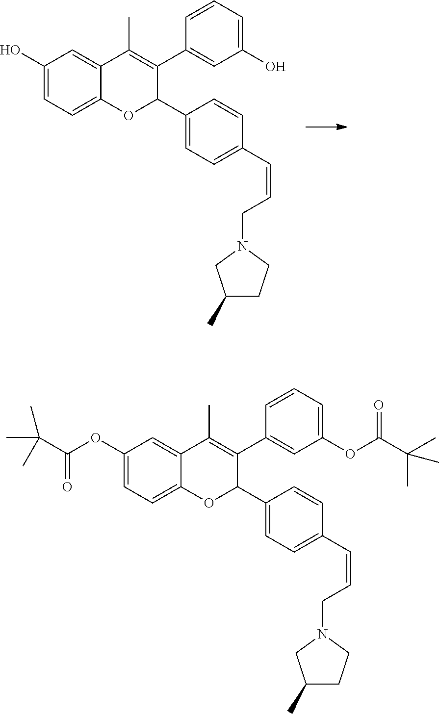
C1(O)=CC=C2C(=C1)C(C)=C(C1=CC(O)=CC=C1)C(C1=CC=C(C=CCN3CCC(C)C3)C=C1)O2.C1(OC(C(C)(C)C)=O)=CC=C2C(=C1)C(C)=C(C1=CC(OC(C(C)(C)C)=O)=CC=C1)C(C1=CC=C(C=CCN3CCC(C)C3)C=C1)O2
